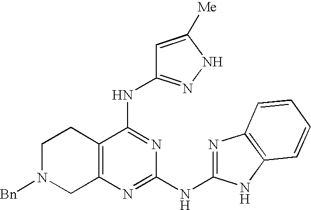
C12=C(C(NC3=NNC([Me])=C3)=NC(NC3=NC4=C(N3)C=CC=C4)=N1)CCN([Bn])C2
